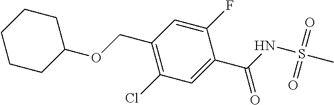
C1(OCC2=C(Cl)C=C(C(=O)NS(=O)(=O)C)C(F)=C2)CCCCC1
